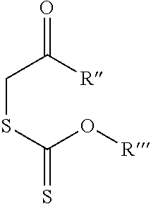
C(SC(O[R])=S)C([R])=O
